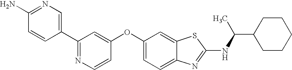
N1=C(C2=CN=C(N)C=C2)C=C(OC2=CC=C3C(=C2)SC(NC(C2CCCCC2)C)=N3)C=C1
